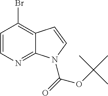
C1=CN=C2C(=C1Br)C=CN2C(OC(C)(C)C)=O
